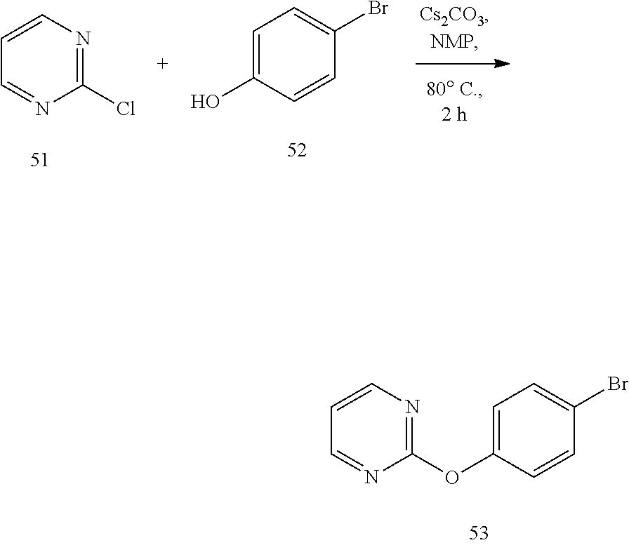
C1=CN=C(OC2=CC=C(Br)C=C2)N=C1.OC1=CC=C(Br)C=C1.C1=CN=C(Cl)N=C1
